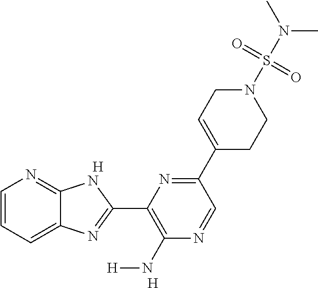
C1=CC=C2C(=N1)NC(C1=C(N[H])N=CC(C3=CCN(S(N(C)C)(=O)=O)CC3)=N1)=N2.[H].[H]
